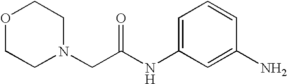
C1=C(NC(CN2CCOCC2)=O)C=C(N)C=C1
